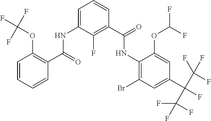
C1=CC=CC(C(=O)NC2=CC=CC(C(=O)NC3=C(Br)C=C(C(C(F)(F)F)(C(F)(F)F)F)C=C3OC(F)F)=C2F)=C1OC(F)(F)F
